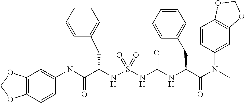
C12=C(C=CC(N(C(C(NS(NC(NC(C(N(C)C3=CC4=C(C=C3)OCO4)=O)CC3=CC=CC=C3)=O)(=O)=O)CC3=CC=CC=C3)=O)C)=C1)OCO2
